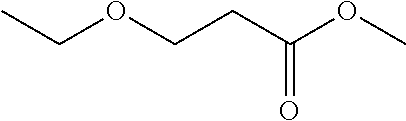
CCOCCC(OC)=O
